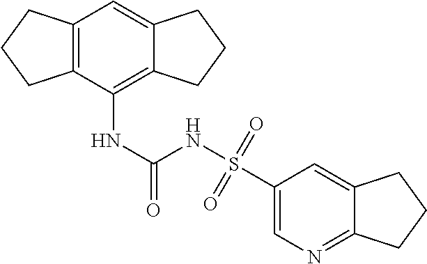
C12=C(C(NC(NS(C3=CN=C4C(=C3)CCC4)(=O)=O)=O)=C3C(=C1)CCC3)CCC2
